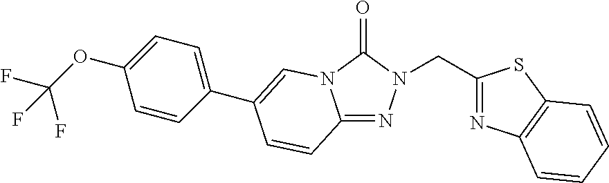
C1(OC(F)(F)F)=CC=C(C2=CN3C(=NN(CC4=NC5=C(S4)C=CC=C5)C3=O)C=C2)C=C1
